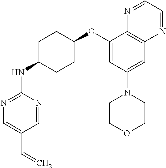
C1(OC2CCC(NC3=NC=C(C=C)C=N3)CC2)=CC(N2CCOCC2)=CC2=C1N=CC=N2
